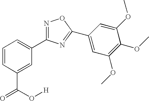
C1=CC(C(=O)O[H])=CC(C2=NOC(C3=CC(OC)=C(OC)C(OC)=C3)=N2)=C1
